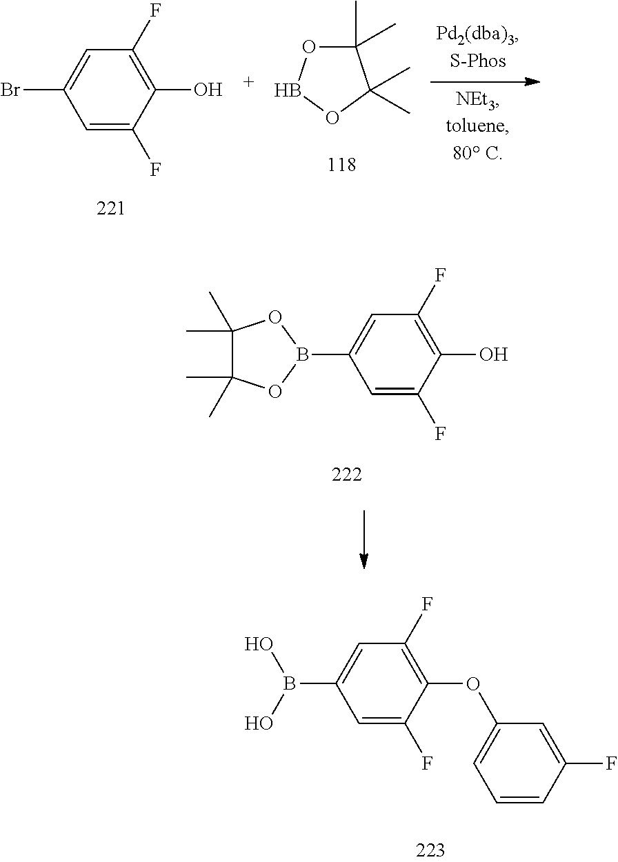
C1=C(F)C(O)=C(F)C=C1B1OC(C)(C)C(C)(C)O1.C1=C(F)C(OC2=CC=CC(F)=C2)=C(F)C=C1B(O)O.C1(C)(C)OBOC1(C)C.C1=C(F)C(O)=C(F)C=C1Br
